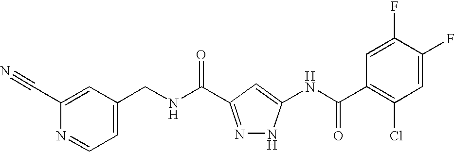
C1=C(CNC(=O)C2=NNC(NC(C3=C(Cl)C=C(F)C(F)=C3)=O)=C2)C=C(C#N)N=C1
